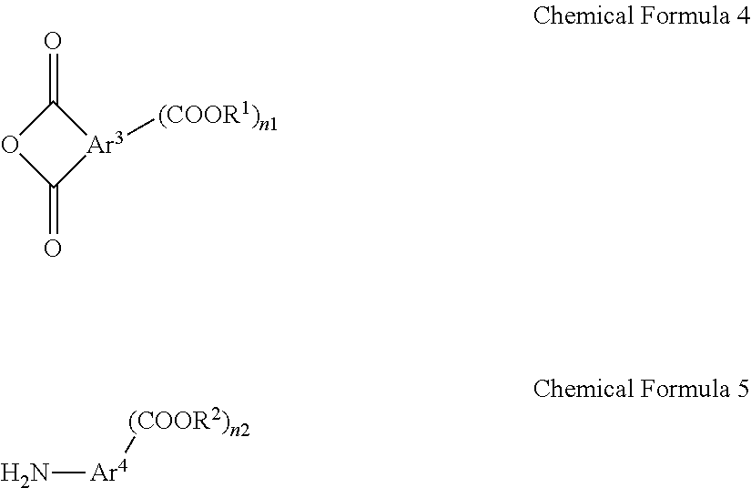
C1(=O)OC(=O)[Ar3]1[(COOR1)n1].N[Ar4][(COOR2)n2]
